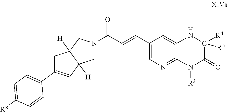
C1([R5])([R4])C(=O)N([R3])C2=NC=C(C=CC(N3CC4([H])CC(C5=CC=C([R8])C=C5)=CC4([H])C3)=O)C=C2N1
